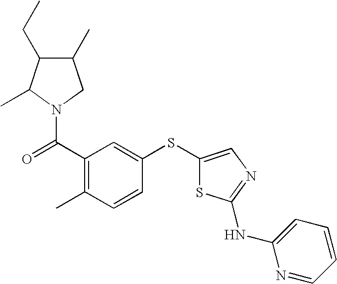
C(C1=C(C)C=CC(SC2=CN=C(NC3=CC=CC=N3)S2)=C1)(=O)N1C(C)C(CC)C(C)C1
